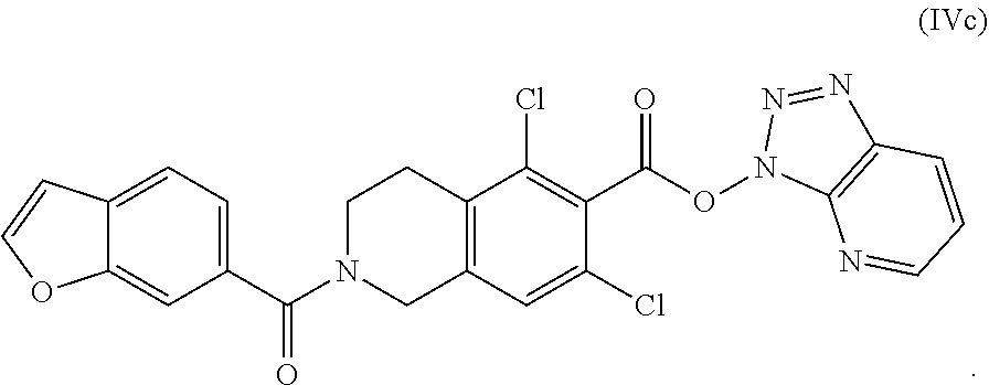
C12=CC=C(C(N3CC4=C(CC3)C(Cl)=C(C(ON3C5=C(N=N3)C=CC=N5)=O)C(Cl)=C4)=O)C=C1OC=C2
